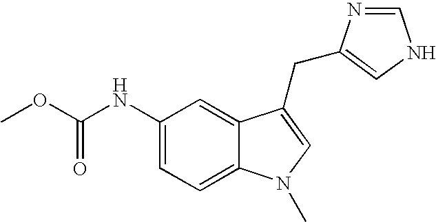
C1(NC(OC)=O)=CC=C2C(=C1)C(CC1=CNC=N1)=CN2C
